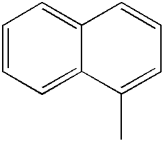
C1=CC=C2C(=C1)C=CC=C2C
